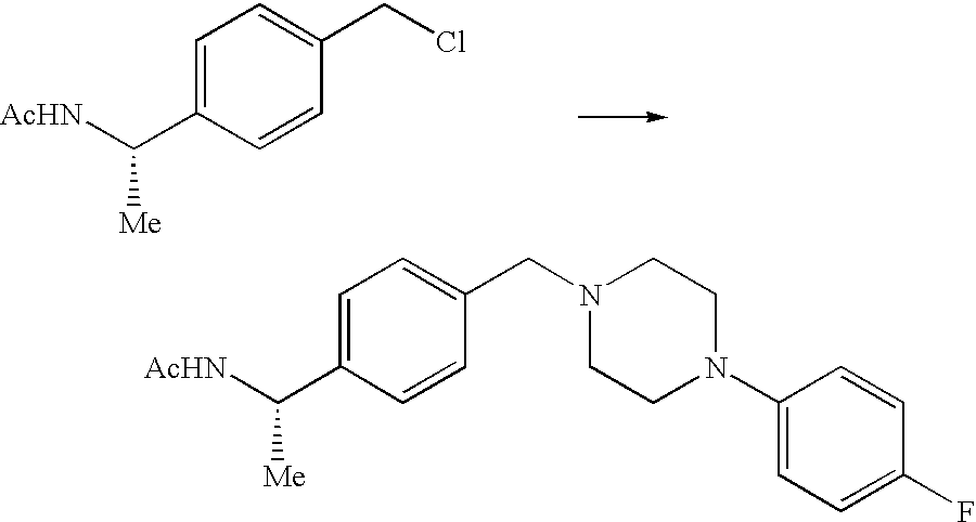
C1=C(C([AcHN])[Me])C=CC(CCl)=C1.C1=C(C([AcHN])[Me])C=CC(CN2CCN(C3=CC=C(F)C=C3)CC2)=C1
